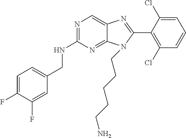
C1=C(F)C(F)=CC(CNC2=NC=C3C(=N2)N(CCCCCN)C(C2=C(Cl)C=CC=C2Cl)=N3)=C1
